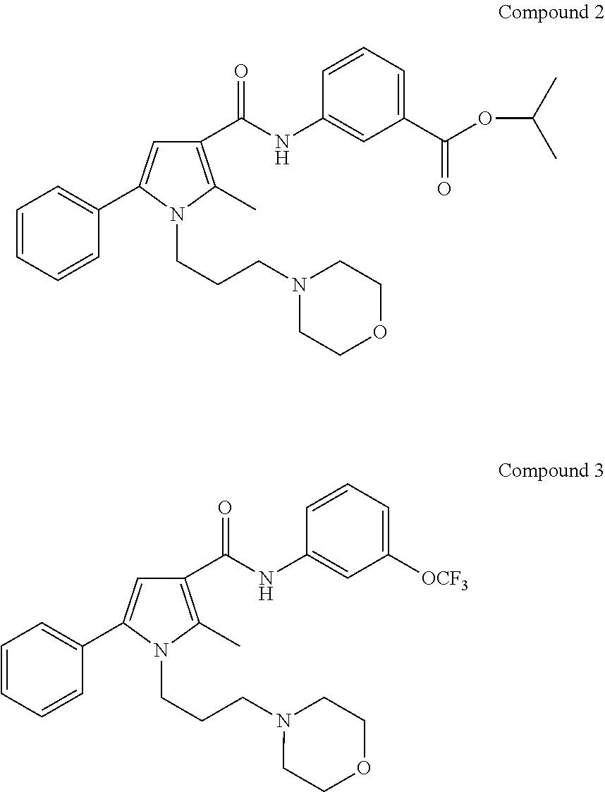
C1(C(NC2=CC(C(OC(C)C)=O)=CC=C2)=O)=C(C)N(CCCN2CCOCC2)C(C2=CC=CC=C2)=C1.C1(C(NC2=CC([OCF3])=CC=C2)=O)=C(C)N(CCCN2CCOCC2)C(C2=CC=CC=C2)=C1
